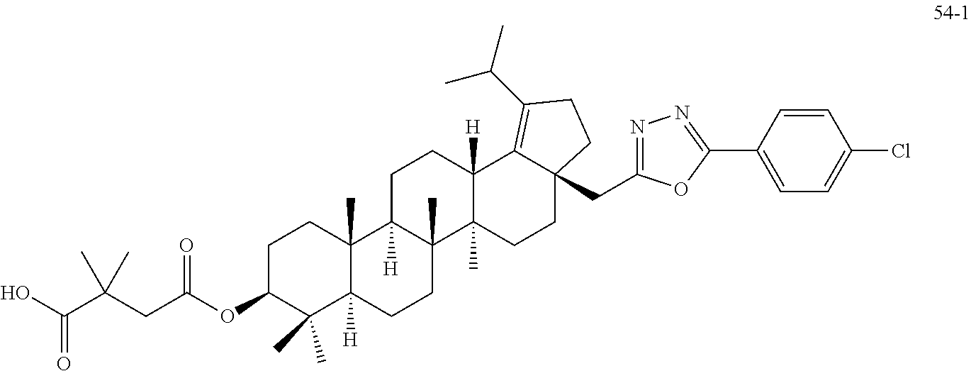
C1C(OC(CC(C(O)=O)(C)C)=O)C(C)(C)C2([H])C(C)(C1)C1([H])C(C)(CC2)C2(C)C([H])(CC1)C1=C(C(C)C)CCC1(CC1=NN=C(C3=CC=C(Cl)C=C3)O1)CC2
